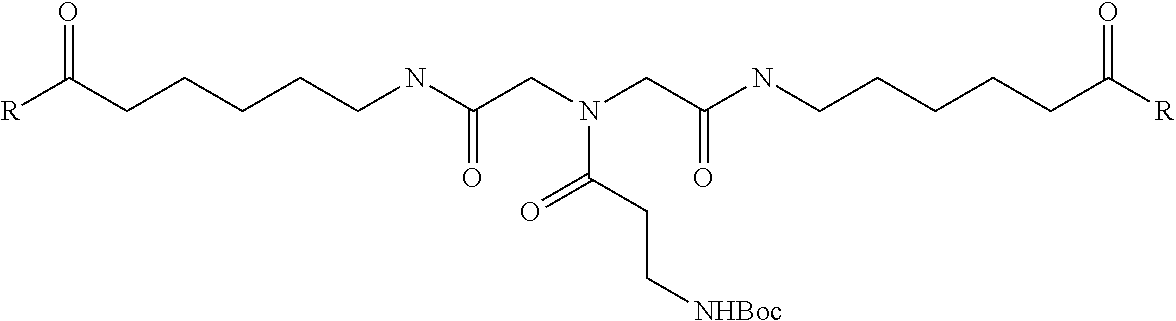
[R]C(CCCCCNC(CN(CC(NCCCCCC(=O)[R])=O)C(=O)CC[NHBoc])=O)=O
